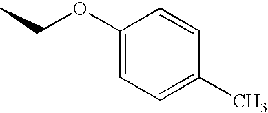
C1=CC(C)=CC=C1OCC
